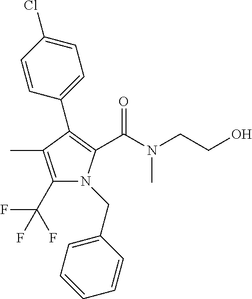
C1(C(F)(F)F)=C(C)C(C2=CC=C(Cl)C=C2)=C(C(N(C)CCO)=O)N1CC1=CC=CC=C1
